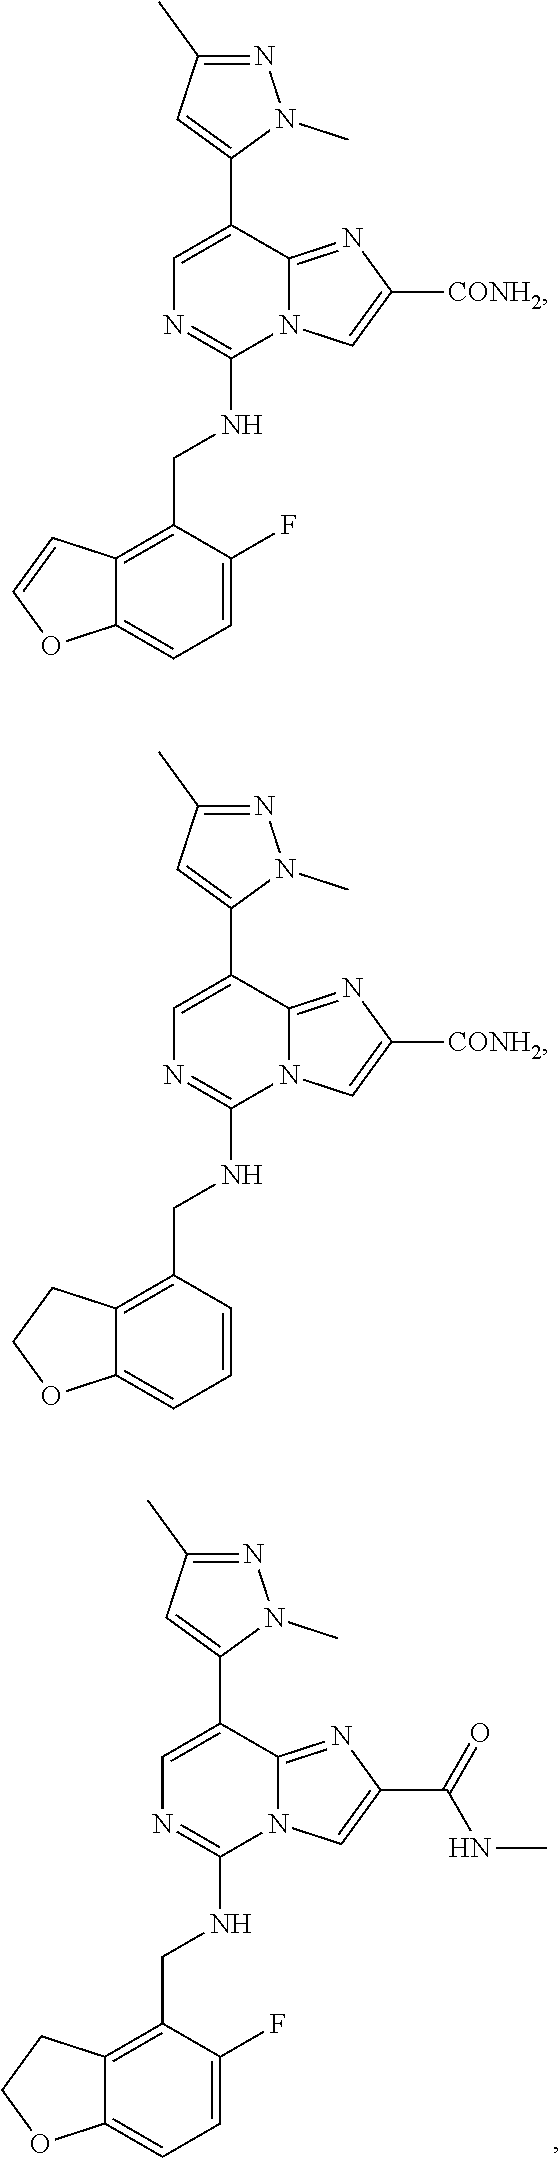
C1=C(C2=CC(C)=NN2C)C2=NC(C(=O)NC)=CN2C(NCC2=C3C(=CC=C2F)OCC3)=N1.C1=C(C2=CC(C)=NN2C)C2=NC([CONH2])=CN2C(NCC2=C3C(=CC=C2F)OC=C3)=N1.C1=C(C2=CC(C)=NN2C)C2=NC([CONH2])=CN2C(NCC2=C3C(=CC=C2)OCC3)=N1
